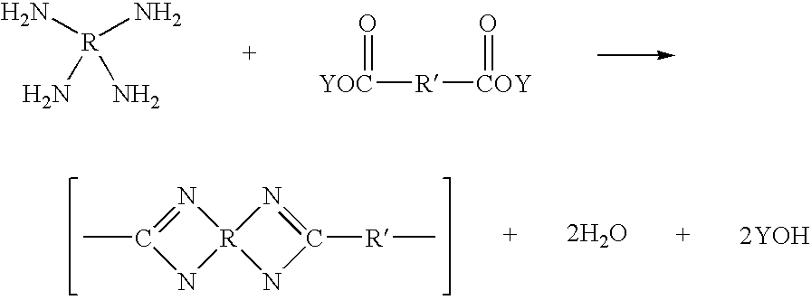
N[R](N)(N)N.[YOC]([R][COY]=O)=O.C1(C)=N[R]2(N1)NC([R]C)=N2.[2H2O].[2YOH]
